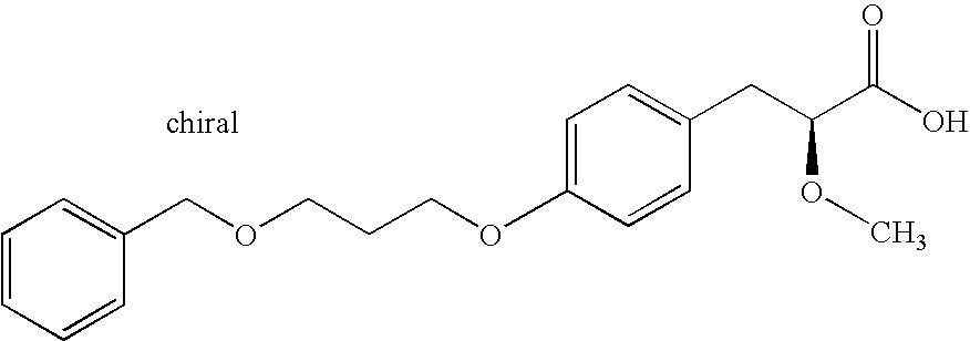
C(COC1=CC=C(CC(C(O)=O)OC)C=C1)COCC1=CC=CC=C1
